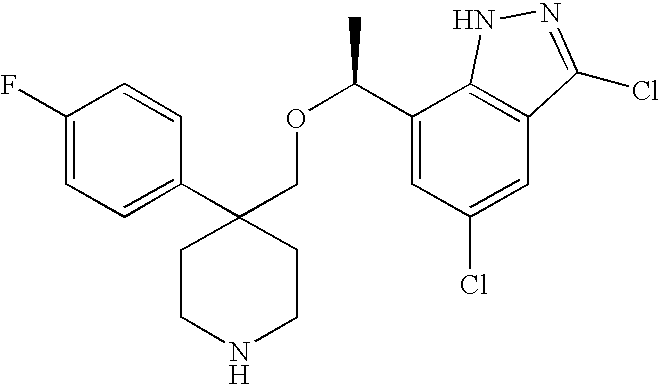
C1(C2(COC(C3=CC(Cl)=CC4=C3NN=C4Cl)C)CCNCC2)=CC=C(F)C=C1
